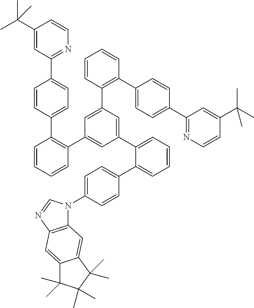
C1(C(C)(C)C)=CC(C2=CC=C(C3=C(C4=CC(C5=CC=CC=C5C5=CC=C(N6C7=C(N=C6)C=C6C(=C7)C(C)(C)C(C)(C)C6(C)C)C=C5)=CC(C5=C(C6=CC=C(C7=NC=CC(C(C)(C)C)=C7)C=C6)C=CC=C5)=C4)C=CC=C3)C=C2)=NC=C1
